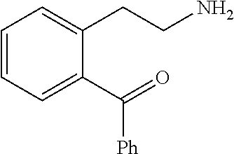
C1=CC=C(C([Ph])=O)C(CCN)=C1
